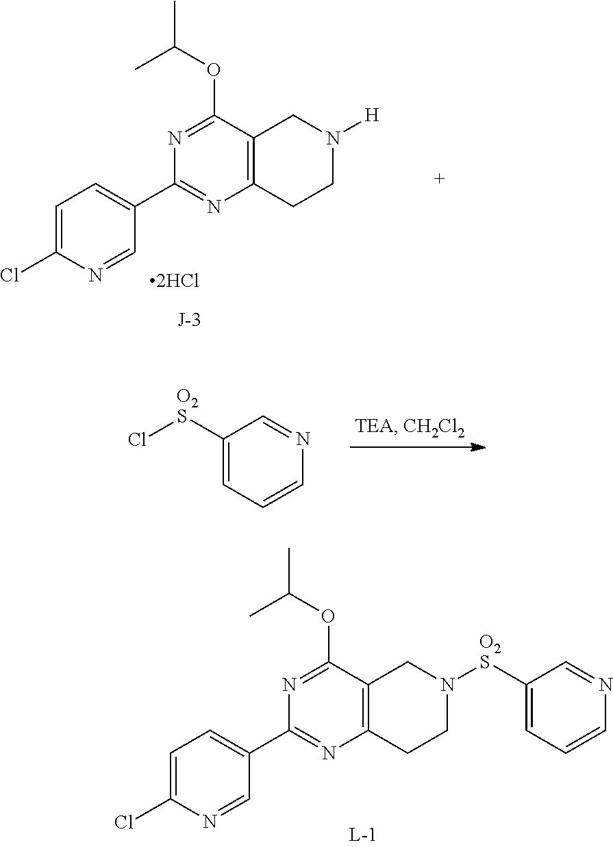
C1([O2S]Cl)=CC=CN=C1.C1=C(Cl)N=CC(C2=NC3=C(C(OC(C)C)=N2)CN([O2S]C2=CC=CN=C2)CC3)=C1.C1=C(Cl)N=CC(C2=NC3=C(C(OC(C)C)=N2)CN([H])CC3)=C1
